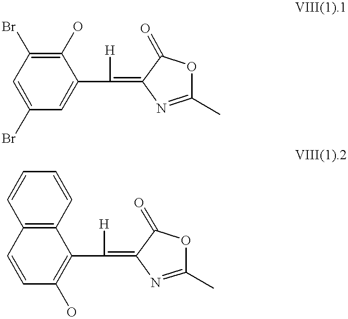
C1(O)=C(Br)C=C(Br)C=C1C(=C1N=C(C)OC1=O)[H].C12=C(C=CC(O)=C1C(=C1N=C(C)OC1=O)[H])C=CC=C2
